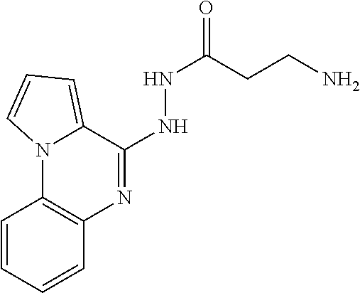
C1=CC=CC2=C1N1C(=CC=C1)C(NNC(=O)CCN)=N2
